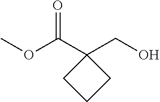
OCC1(C(OC)=O)CCC1
